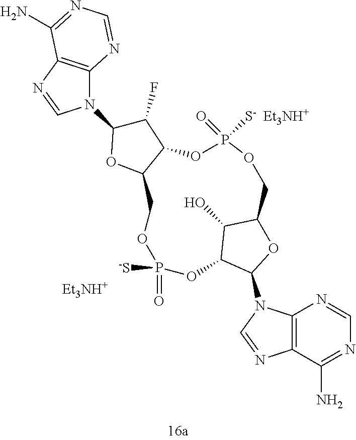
[Et3NH+].[Et3NH+].P1(=O)([-S])OCC2C(C(F)C(N3C4=C(N=C3)C(N)=NC=N4)O2)OP(=O)([S-])OCC2OC(N3C4=C(C(N)=NC=N4)N=C3)C(O1)C2O
